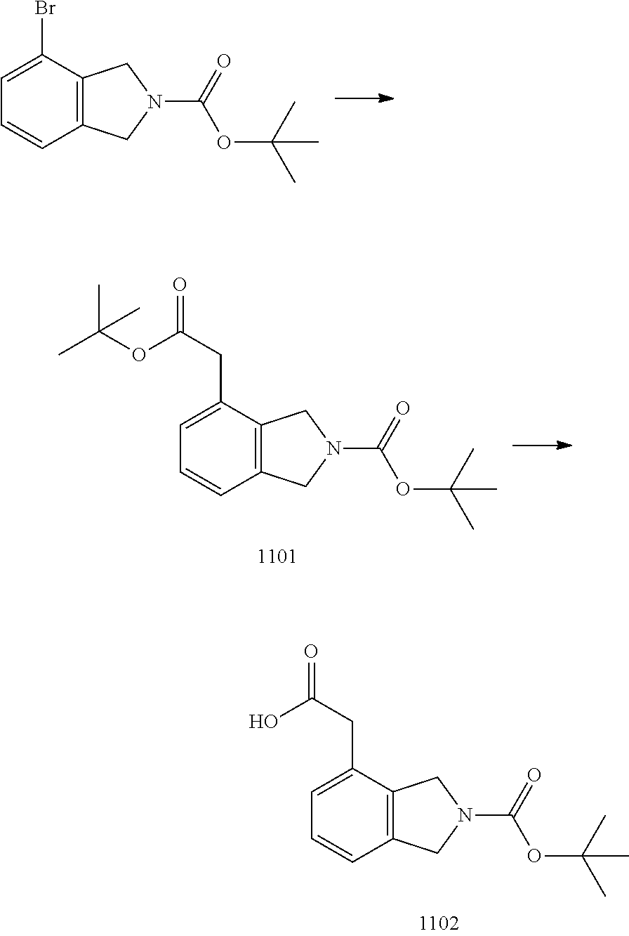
C1=C(CC(O)=O)C2=C(C=C1)CN(C(=O)OC(C)(C)C)C2.C1=C(Br)C2=C(C=C1)CN(C(=O)OC(C)(C)C)C2.C1=C(CC(OC(C)(C)C)=O)C2=C(C=C1)CN(C(=O)OC(C)(C)C)C2
